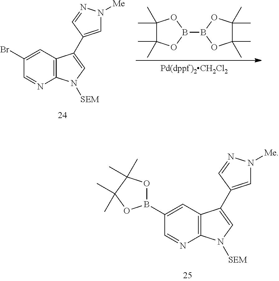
C12=C(C=C(Br)C=N1)C(C1=CN([Me])N=C1)=CN2[SEM].C1(C)(C)C(C)(C)OB(B2OC(C)(C)C(C)(C)O2)O1.C12=C(C=C(B3OC(C)(C)C(C)(C)O3)C=N1)C(C1=CN([Me])N=C1)=CN2[SEM]
